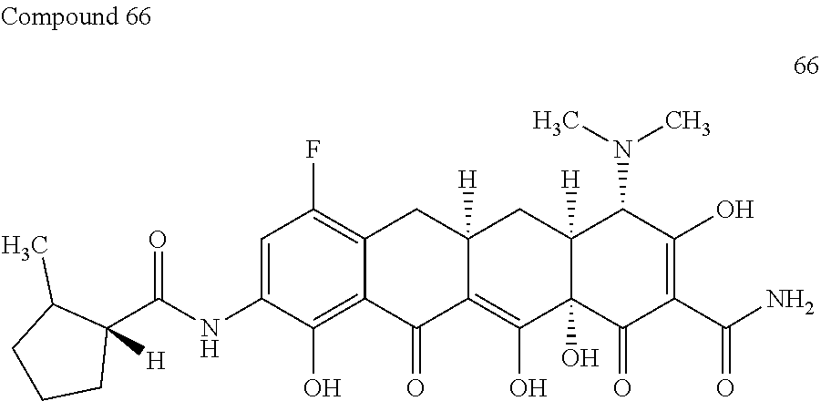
C1=C(NC(C2([H])C(C)CCC2)=O)C(O)=C2C(=C1F)CC1([H])C(=C(O)C3(O)C([H])(C1)C(N(C)C)C(O)=C(C(N)=O)C3=O)C2=O
